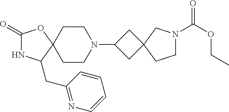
C1(=O)NC(CC2=NC=CC=C2)C2(O1)CCN(C1CC3(C1)CN(C(OCC)=O)CC3)CC2
